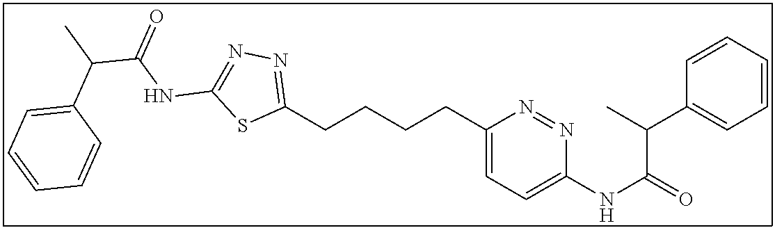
C1(CCCCC2=NN=C(NC(=O)C(C)C3=CC=CC=C3)S2)=CC=C(NC(=O)C(C)C2=CC=CC=C2)N=N1
